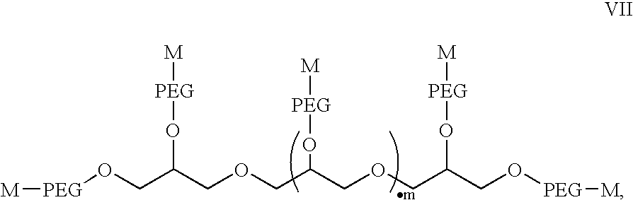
[M][PEG]OCC(COCC(COCC(CO[PEG][M])O[PEG][M])O[PEG][M])O[PEG][M]
